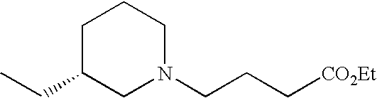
C1C(CC)CN(CCC[CO2Et])CC1
